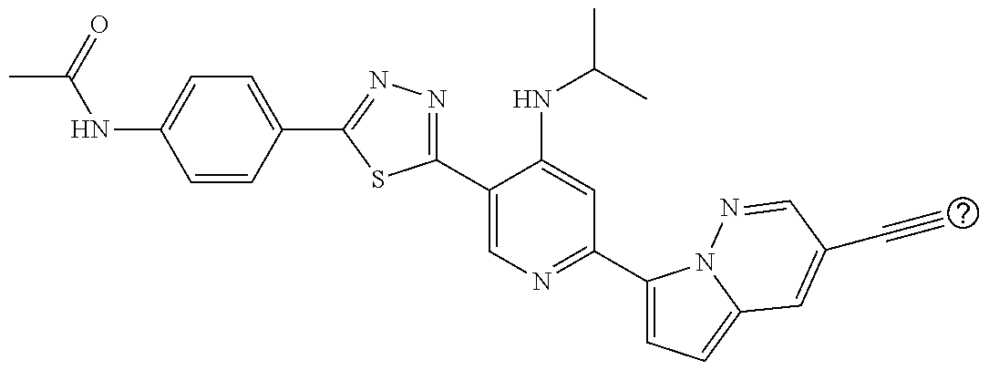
C1=CC(C2=NN=C(C3=CN=C(C4=CC=C5N4N=CC(C#C)=C5)C=C3NC(C)C)S2)=CC=C1NC(C)=O
